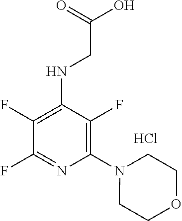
C1(F)=C(N2CCOCC2)N=C(F)C(F)=C1NCC(O)=O.Cl
